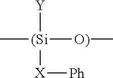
C[(Si]([O)]C)([Y])[X][Ph]
